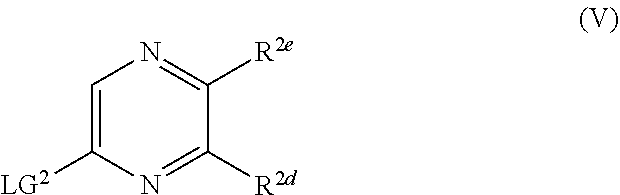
C1=C([LG2])N=C([R2d])C([R2e])=N1
